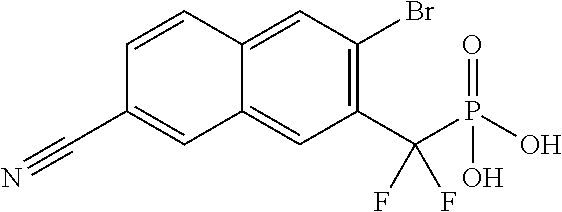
C1(C(P(O)(=O)O)(F)F)=C(Br)C=C2C(=C1)C=C(C#N)C=C2
